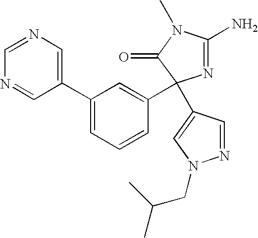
C1(C2=CC=CC(C3(C4=CN(CC(C)C)N=C4)N=C(N)N(C)C3=O)=C2)=CN=CN=C1
